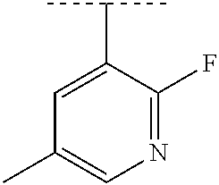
C1(C(C)C)=CC(C)=CN=C1F
